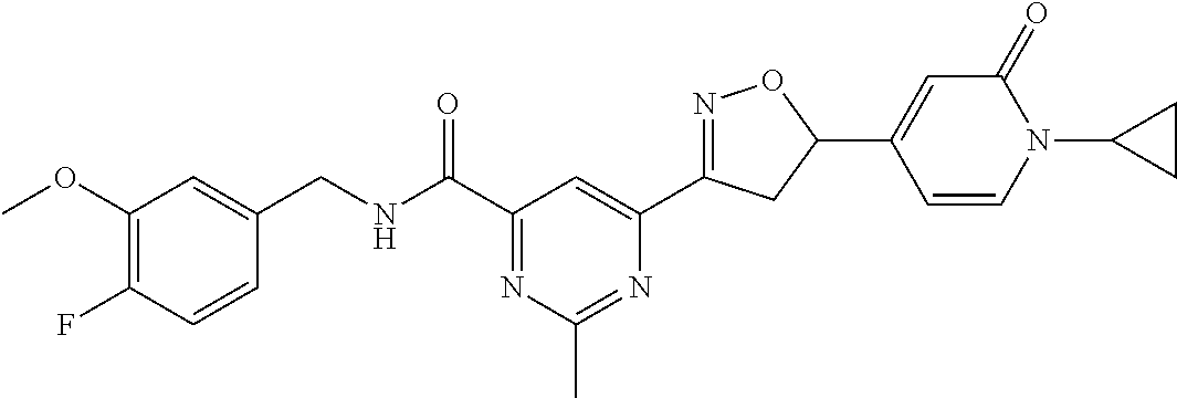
C1(CNC(C2=NC(C)=NC(C3=NOC(C4=CC(=O)N(C5CC5)C=C4)C3)=C2)=O)=CC(OC)=C(F)C=C1
